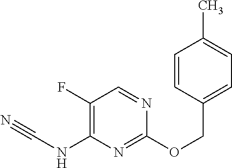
C1=CC(COC2=NC(NC#N)=C(F)C=N2)=CC=C1C
